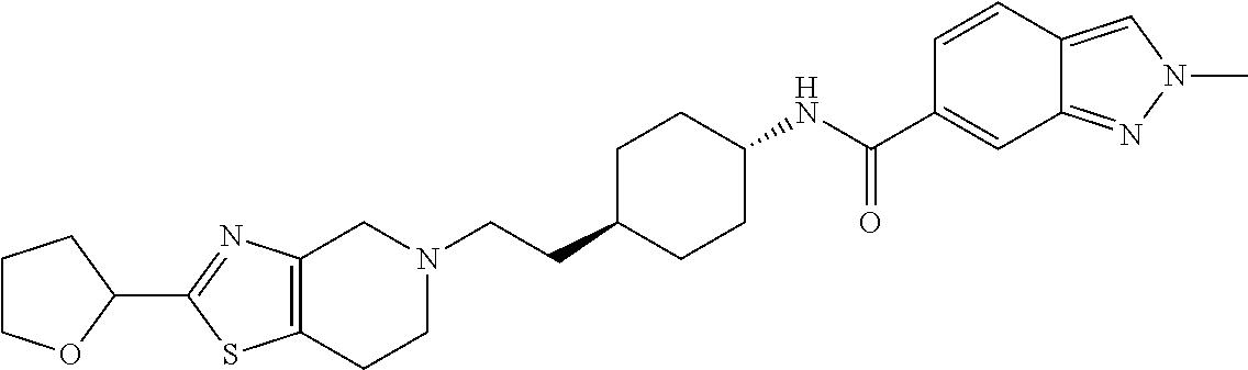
C12=C(CCN(CCC3CCC(NC(C4=CC5=NN(C)C=C5C=C4)=O)CC3)C1)SC(C1OCCC1)=N2
